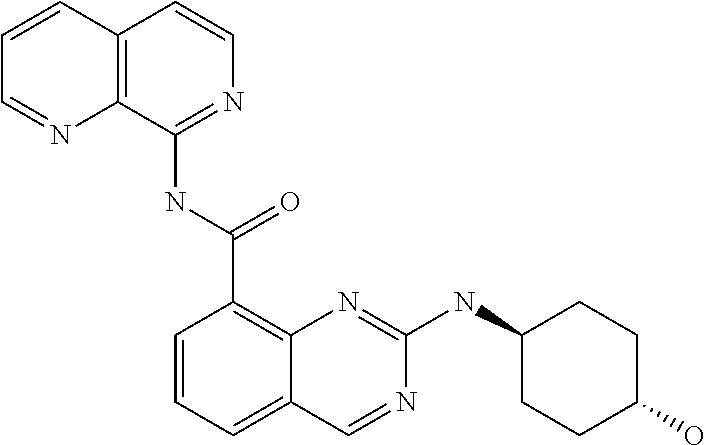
C1=CC=C2C(=C1C(NC1=NC=CC3=C1N=CC=C3)=O)N=C(NC1CCC(O)CC1)N=C2
